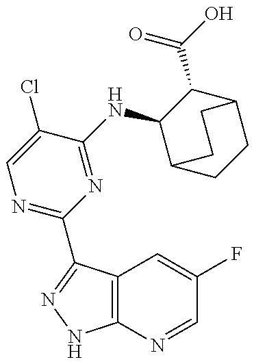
C12=C(C(C3=NC=C(Cl)C(NC4C5CCC(C4C(=O)O)CC5)=N3)=NN1)C=C(F)C=N2
